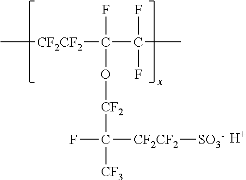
C[CF2CF2]C(C(C)(F)F)(F)O[CF2]C([CF3])(F)[CF2CF2][SO3-].[H]
